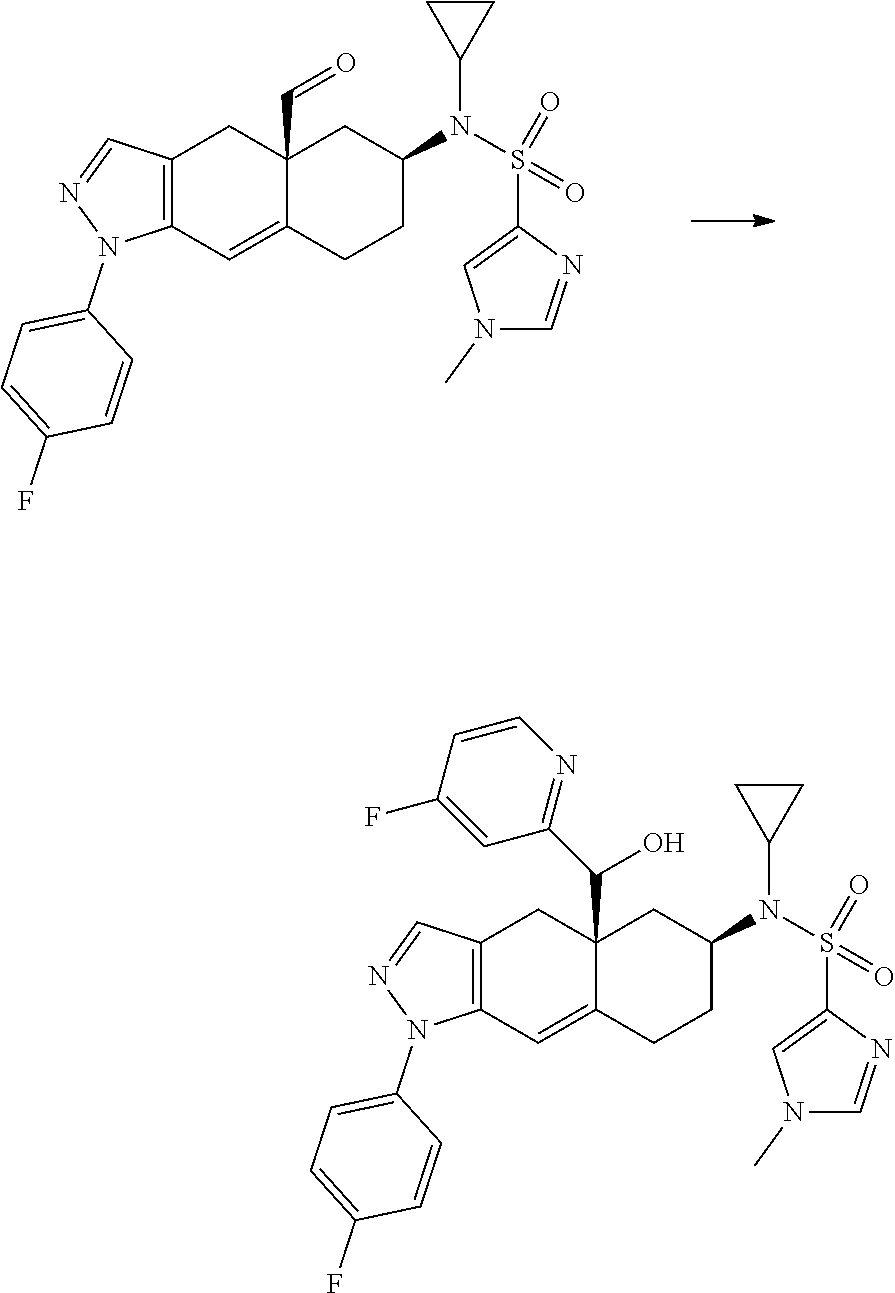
C12=C(C=C3C(C(O)C4=NC=CC(F)=C4)(C1)CC(N(S(C1=CN(C)C=N1)(=O)=O)C1CC1)CC3)N(C1=CC=C(F)C=C1)N=C2.C12=C(C=C3C(C=O)(C1)CC(N(S(C1=CN(C)C=N1)(=O)=O)C1CC1)CC3)N(C1=CC=C(F)C=C1)N=C2
